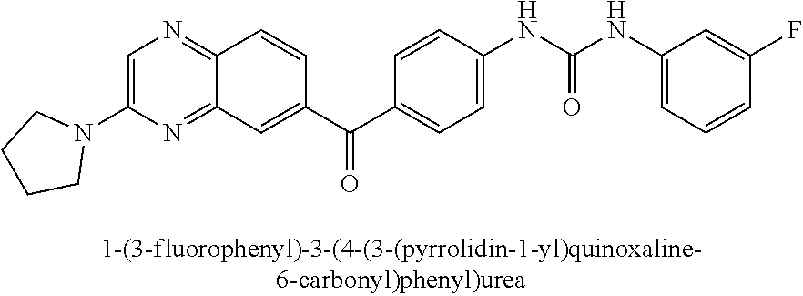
FC1=CC(NC(NC2=CC=C(C(C3=CC4=NC(N5CCCC5)=CN=C4C=C3)=O)C=C2)=O)=CC=C1
